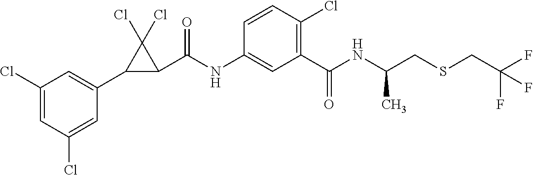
C1(Cl)=CC(Cl)=CC(C2C(C(NC3=CC(C(NC(CSCC(F)(F)F)C)=O)=C(Cl)C=C3)=O)C2(Cl)Cl)=C1
